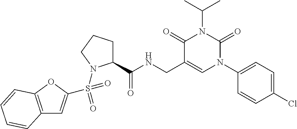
C12=C(OC(S(=O)(=O)N3C(C(NCC4=CN(C5=CC=C(Cl)C=C5)C(=O)N(C(C)C)C4=O)=O)CCC3)=C1)C=CC=C2
